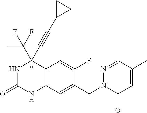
N1C(=O)NC2=C(C1(C#CC1CC1)C(F)(C)F)C=C(F)C(CN1C(=O)C=C(C)C=N1)=C2
